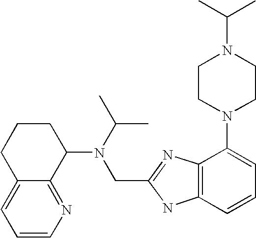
C1=CN=C2C(=C1)CCCC2N(C(C)C)CC1=NC2=C(N1)C=CC=C2N1CCN(C(C)C)CC1
